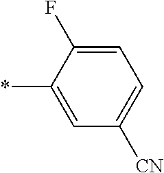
C1=C(F)C(*)=CC([CN])=C1
